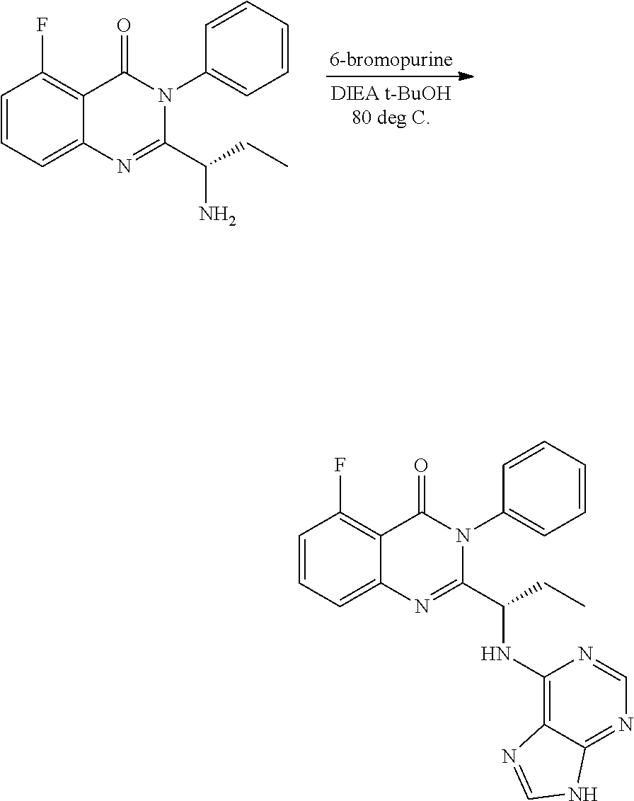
C1=CC=C2C(=C1F)C(=O)N(C1=CC=CC=C1)C(C(CC)N)=N2.C1=CC=C2C(=C1F)C(=O)N(C1=CC=CC=C1)C(C(CC)NC1=C3C(=NC=N1)NC=N3)=N2
